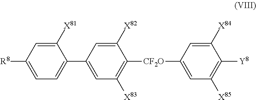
C1=C([R8])C=C([X81])C(C2=CC([X83])=C([CF2O]C3=CC([X85])=C([Y8])C([X84])=C3)C([X82])=C2)=C1
